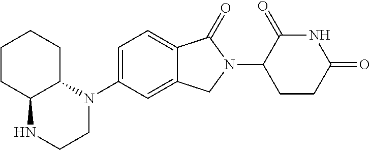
C1=C(N2C3CCCCC3NCC2)C=C2C(=C1)C(=O)N(C1CCC(=O)NC1=O)C2
